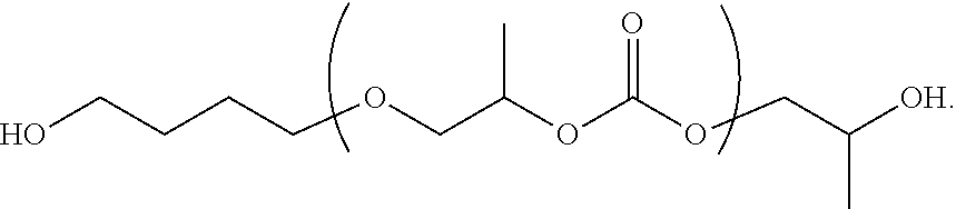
C(OCC(OC(OCC([OH])C)=O)C)CCCO
